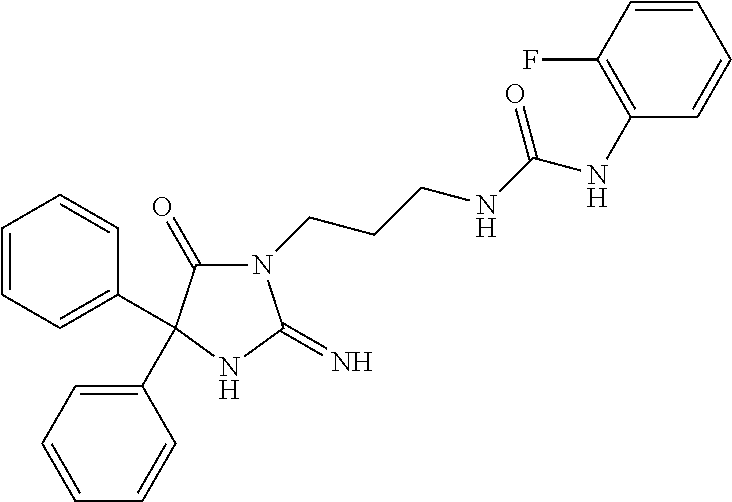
N1(CCCNC(NC2=C(F)C=CC=C2)=O)C(=O)C(C2=CC=CC=C2)(C2=CC=CC=C2)NC1=N
